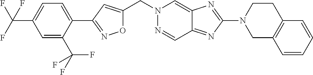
C(N1N=CC2=NC(N3CC4=C(CC3)C=CC=C4)=NC2=C1)C1=CC(C2=CC=C(C(F)(F)F)C=C2C(F)(F)F)=NO1
